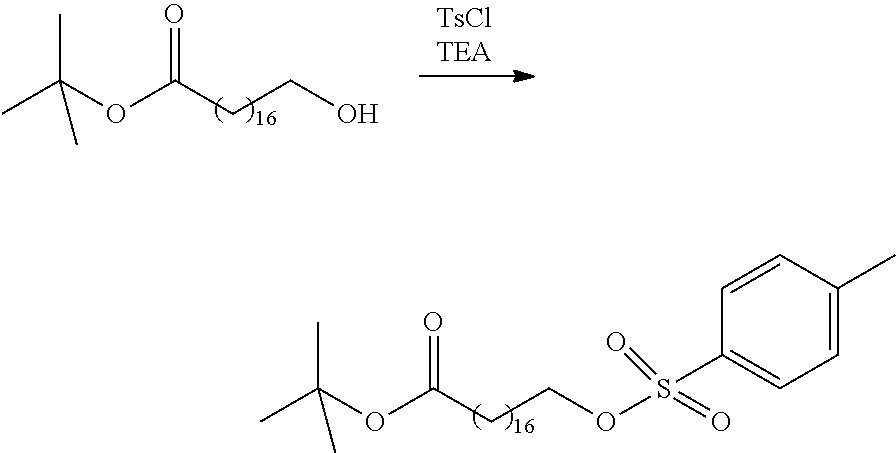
CC(OC(CCOS(C1=CC=C(C)C=C1)(=O)=O)=O)(C)C.CC(OC(CCO)=O)(C)C
